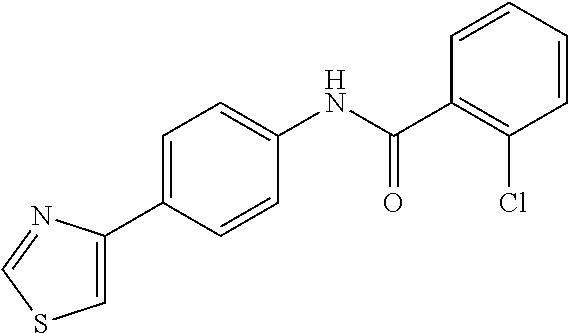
C1(C2=CSC=N2)=CC=C(NC(C2=C(Cl)C=CC=C2)=O)C=C1
